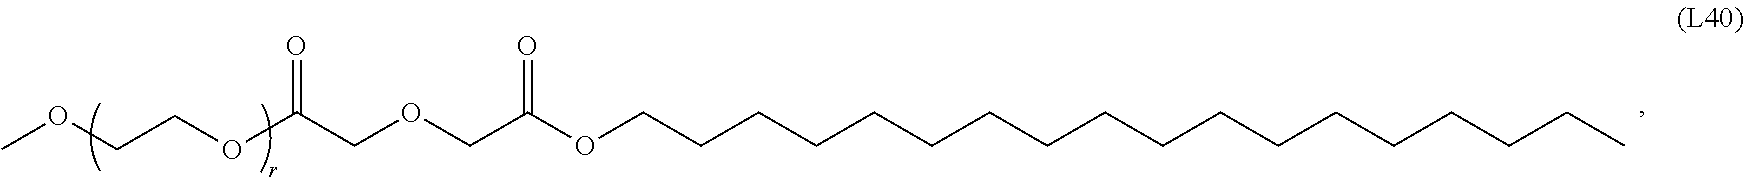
O(CCOC(COCC(OCCCCCCCCCCCCCCCCCC)=O)=O)C
